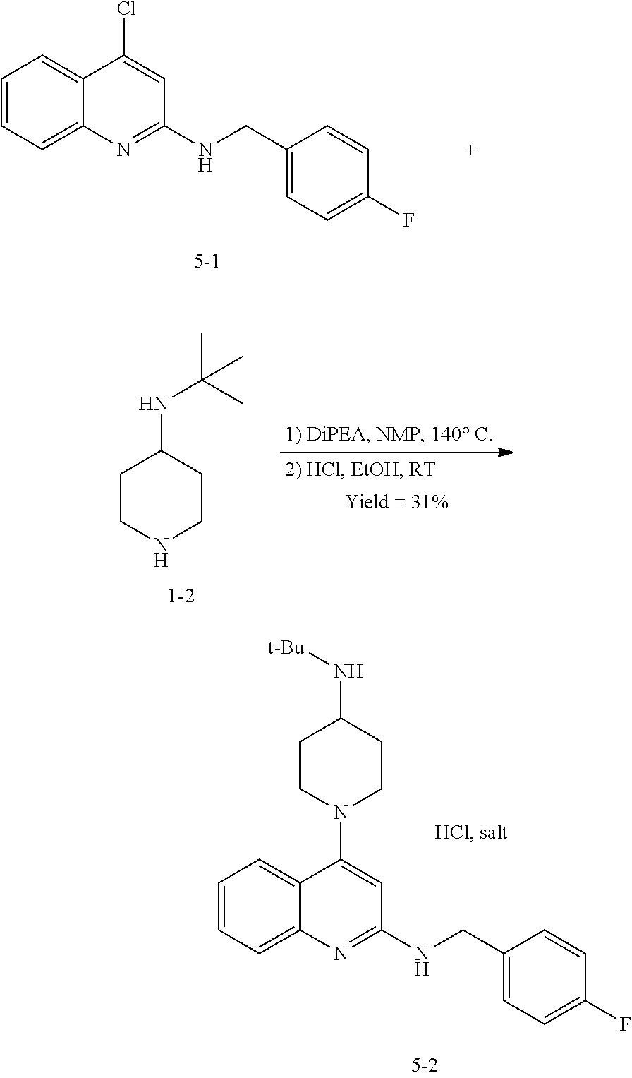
C1=CC=C2C(=C1)C(Cl)=CC(NCC1=CC=C(F)C=C1)=N2.C1CNCCC1NC(C)(C)C.C1=CC=C2C(=C1)C(N1CCC(N[t-Bu])CC1)=CC(NCC1=CC=C(F)C=C1)=N2
